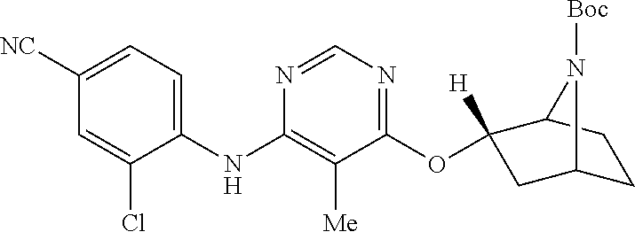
C1(NC2=C([Me])C(OC3([H])CC4CCC3N4[Boc])=NC=N2)=CC=C([NC])C=C1Cl
